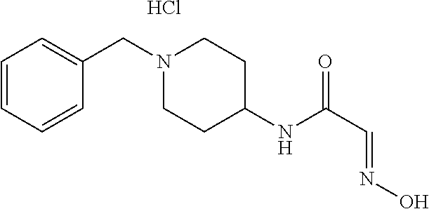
C1CC(NC(C=NO)=O)CCN1CC1=CC=CC=C1.Cl
